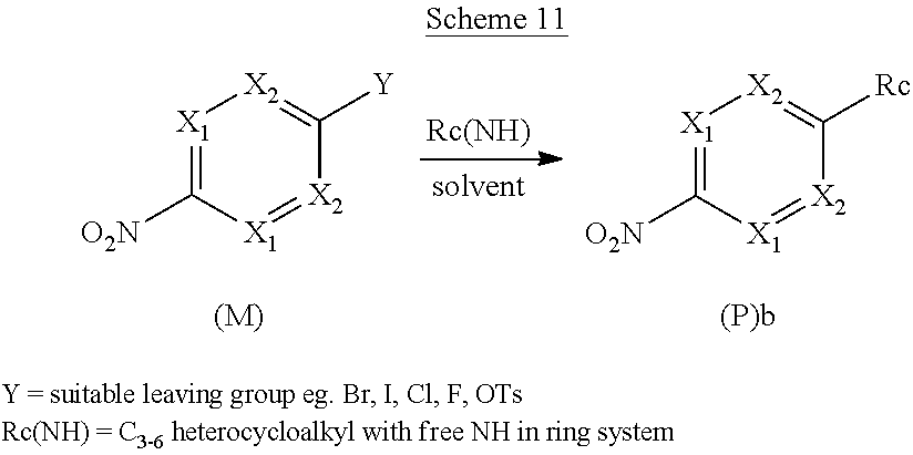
[X1]1=C([O2N])[X1]=[X2]C([Rc])=[X2]1.[X1]1=C([O2N])[X1]=[X2]C([Y])=[X2]1.[(M)].[(P)b]
